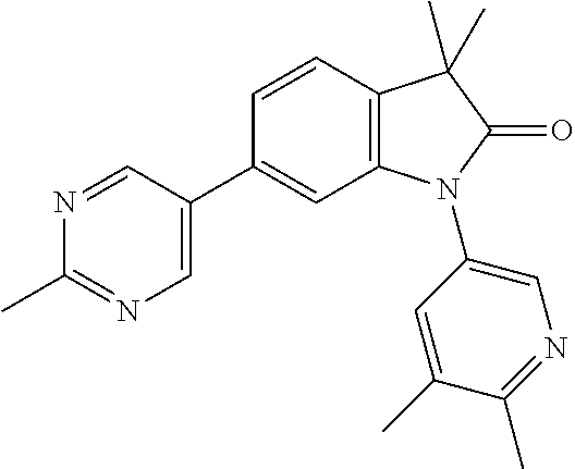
C12=C(C=CC(C3=CN=C(C)N=C3)=C1)C(C)(C)C(=O)N2C1=CN=C(C)C(C)=C1
